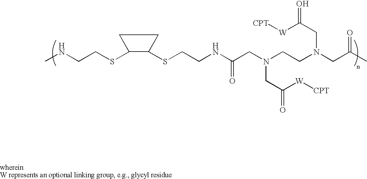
CNCCSC1C(SCCNC(CN(CCN(CC(C)=O)CC(=O)[W][CPT])CC(=O)[W][CPT])=O)CC1
